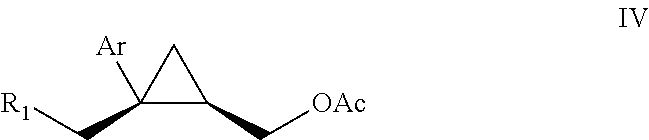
C1([Ar])(C[R1])C(C[OAc])C1
